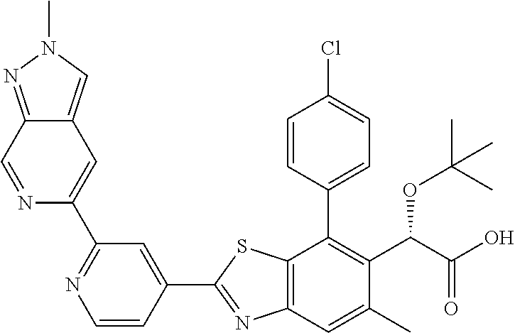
C1(C2=CC(C3=CC4=CN(C)N=C4C=N3)=NC=C2)=NC2=C(S1)C(C1=CC=C(Cl)C=C1)=C(C(OC(C)(C)C)C(=O)O)C(C)=C2
